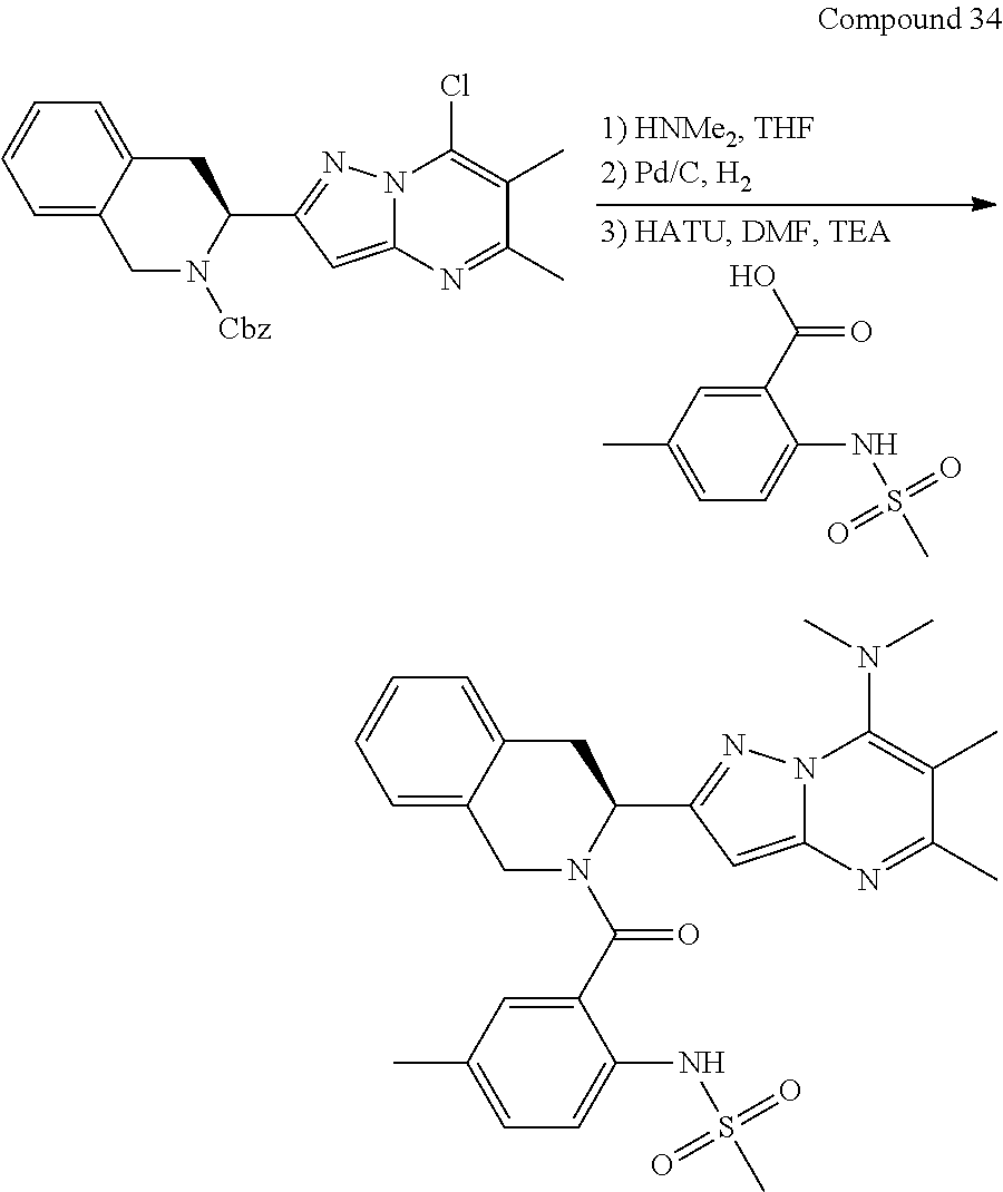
C1C2=CC=CC=C2CN(C(C2=CC(C)=CC=C2NS(=O)(=O)C)=O)C1C1=NN2C(=C1)N=C(C)C(C)=C2N(C)C.C1C2=CC=CC=C2CN([Cbz])C1C1=NN2C(=C1)N=C(C)C(C)=C2Cl.C1(C(O)=O)=CC(C)=CC=C1NS(=O)(=O)C
